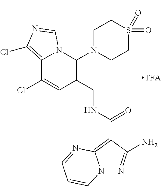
C1S(=O)(=O)C(C)CN(C2=C(CNC(=O)C3=C4N(N=C3N)C=CC=N4)C=C(Cl)C3=C(Cl)N=CN23)C1
